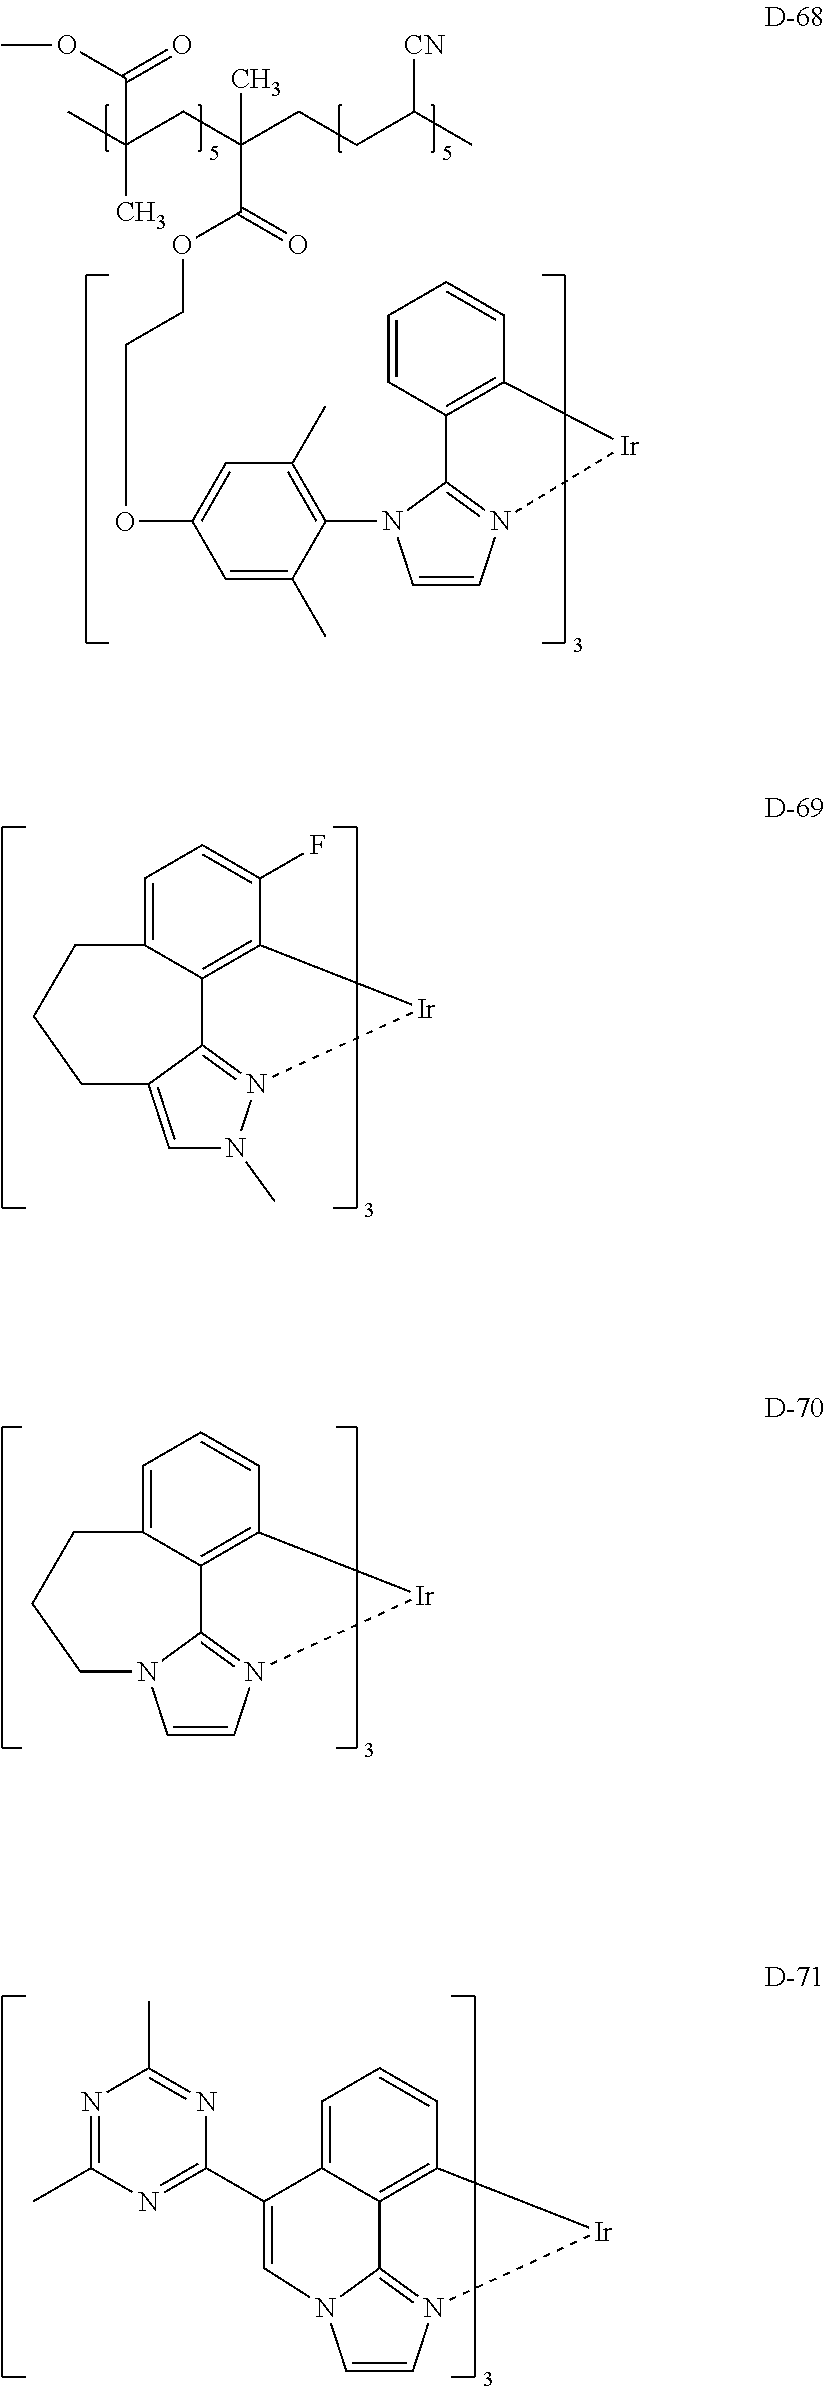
CC(CC(CCC(C)[CN])(C(=O)OCCOC1=CC(C)=C(N2C3=N(C=C2)[Ir]C2=C3C=CC=C2)C(C)=C1)C)(C(OC)=O)C.C1=C2C3=C(C(F)=C1)[Ir]N1=C3C(=CN1C)CCC2.C1=C2C3=C(C=C1)[Ir]N1=C3N(C=C1)CCC2.C1=C2C3=C(C=C1)[Ir]N1=C3N(C=C1)C=C2C1=NC(C)=NC(C)=N1
